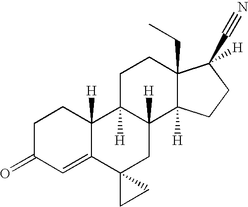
C1C2([H])C([H])(C3([H])C(CC)(C1)C([H])(C#N)CC3)CC1(C3=CC(=O)CCC23[H])CC1
